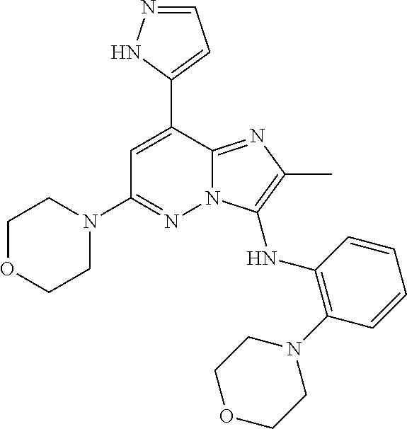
C1(C2=CC(N3CCOCC3)=NN3C2=NC(C)=C3NC2=C(N3CCOCC3)C=CC=C2)=CC=NN1
